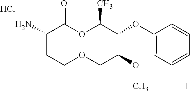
Cl.NC1CCOCC(OC)C(OC2=CC=CC=C2)C(C)OC1=O
